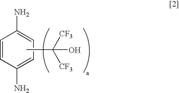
C1=CC(N)=CC=C1N.CC([CF3])([CF3])O
